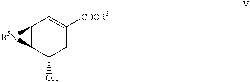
C12C(C(O)CC([COOR2])=C1)[R5N]2
